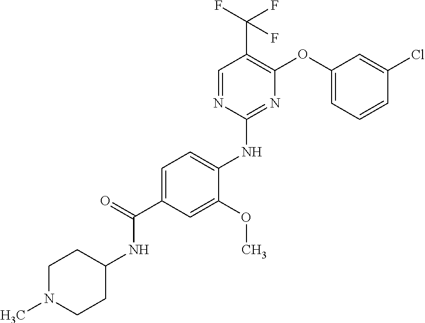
C1=C(C(=O)NC2CCN(C)CC2)C=C(OC)C(NC2=NC(OC3=CC=CC(Cl)=C3)=C(C(F)(F)F)C=N2)=C1
